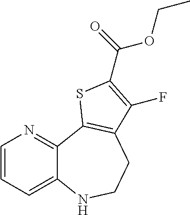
C1=CC=C2C(=N1)C1=C(CCN2)C(F)=C(C(OCC)=O)S1
